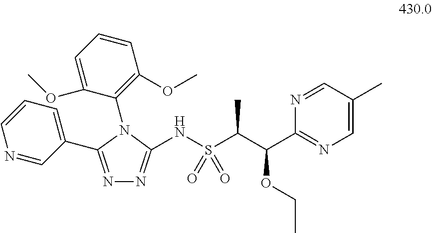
N1(C2=C(OC)C=CC=C2OC)C(C2=CC=CN=C2)=NN=C1NS(C(C(C1=NC=C(C)C=N1)OCC)C)(=O)=O
